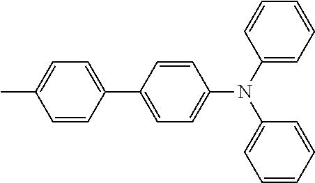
CC1=CC=C(C2=CC=C(N(C3=CC=CC=C3)C3=CC=CC=C3)C=C2)C=C1
